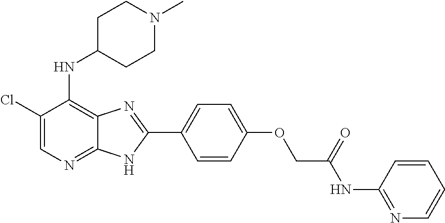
C1(Cl)=CN=C2C(=C1NC1CCN(C)CC1)N=C(C1=CC=C(OCC(NC3=NC=CC=C3)=O)C=C1)N2
